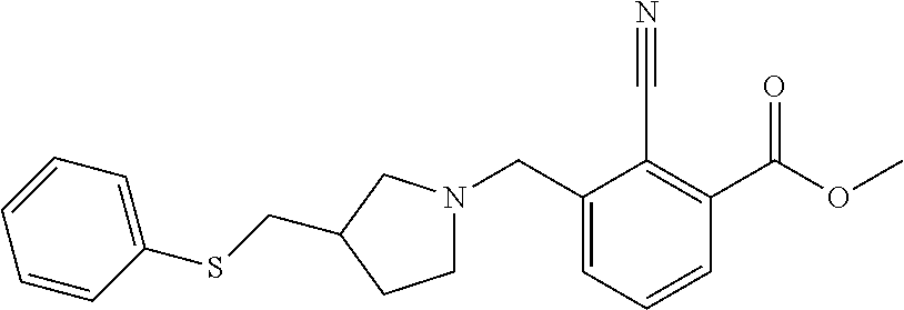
C1C(CSC2=CC=CC=C2)CCN1CC1=CC=CC(C(OC)=O)=C1C#N
